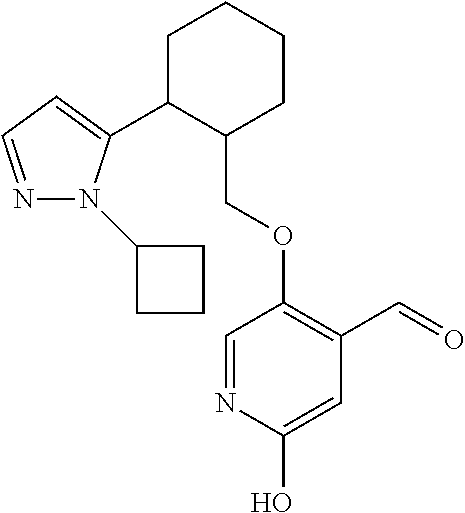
C1C(C2=CC=NN2C2CCC2)C(COC2=C(C=O)C=C(O)N=C2)CCC1
